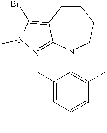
N1(C2=C(C)C=C(C)C=C2C)CCCCC2=C(Br)N(C)N=C12
